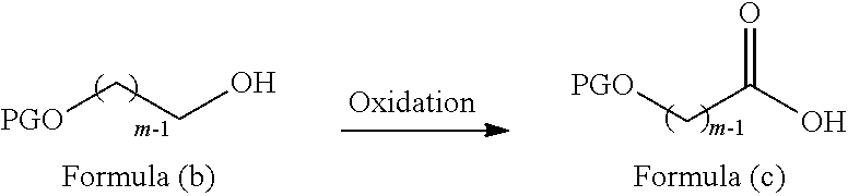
[PGO]CCO.[PGO]CC(O)=O
